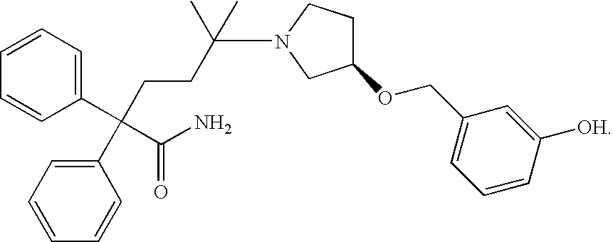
C1=CC=C(C(CCC(N2CC(OCC3=CC=CC([OH])=C3)CC2)(C)C)(C(=O)N)C2=CC=CC=C2)C=C1
